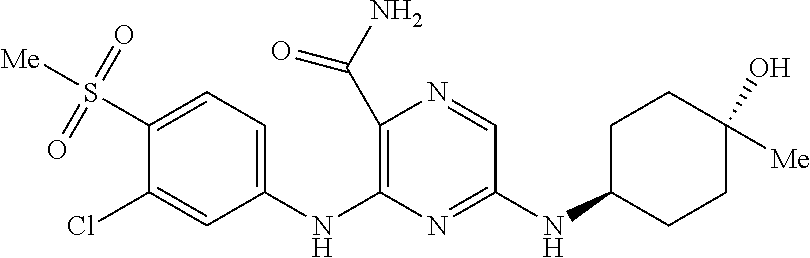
N(C1=NC(NC2=CC=C(S([Me])(=O)=O)C(Cl)=C2)=C(C(N)=O)N=C1)C1CCC(O)([Me])CC1
